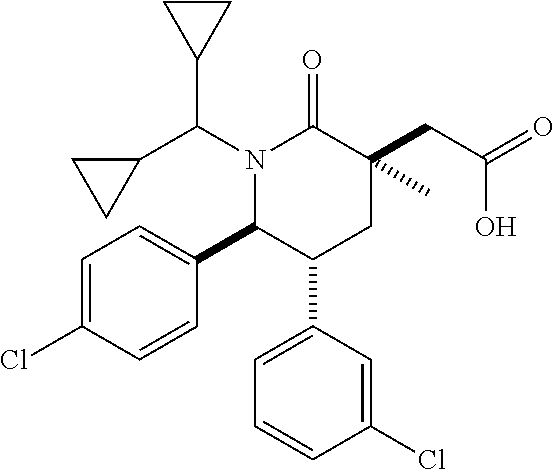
C(C1CC1)(N1C(C2=CC=C(Cl)C=C2)C(C2=CC=CC(Cl)=C2)CC(C)(CC(=O)O)C1=O)C1CC1
